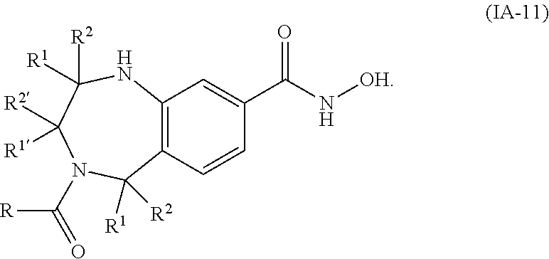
C12=C(C=CC(C(N[OH])=O)=C1)C([R1])([R2])N(C([R])=O)C([R1])([R2])C([R1])([R2])N2
